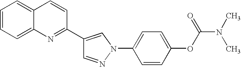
C1=NN(C2=CC=C(OC(=O)N(C)C)C=C2)C=C1C1=NC2=CC=CC=C2C=C1
